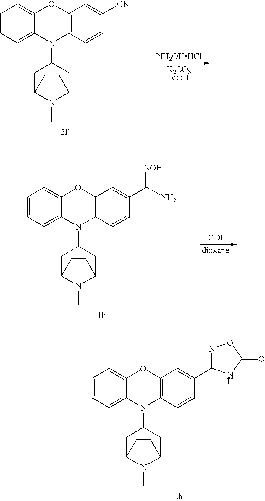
[NH2OHHCl].[K2CO3EtOH].C12=C(C=CC([CN])=C1)N(C1CC3N(C)C(C1)CC3)C1=CC=CC=C1O2.[dioxane].[CDI].C12=C(C=CC(C(N)=[NOH])=C1)N(C1CC3N(C)C(C1)CC3)C1=CC=CC=C1O2.C12=C(C=CC(C3=NOC(=O)N3)=C1)N(C1CC3N(C)C(C1)CC3)C1=CC=CC=C1O2
